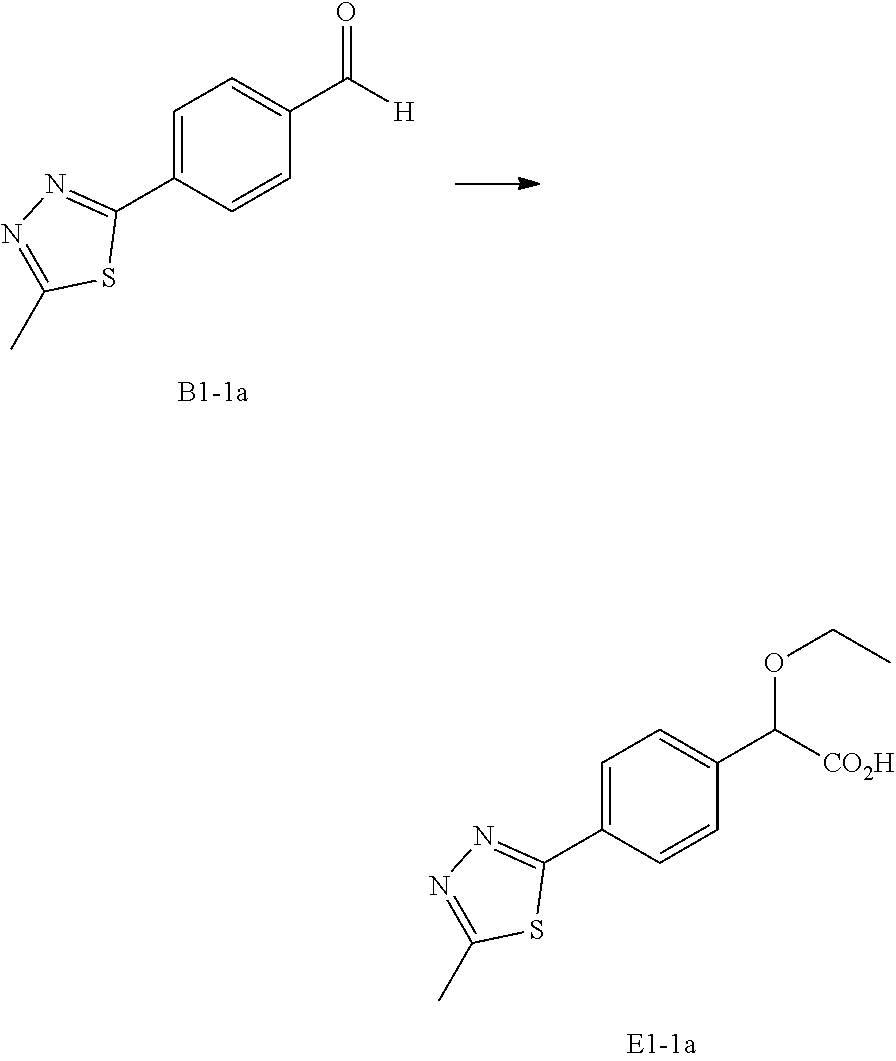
C1=C(C2=NN=C(C)S2)C=CC(C([H])=O)=C1.C1=C(C2=NN=C(C)S2)C=CC(C([CO2H])OCC)=C1
